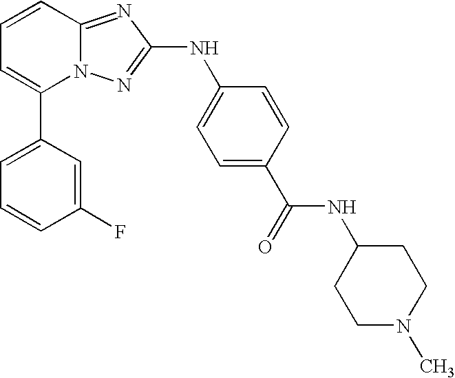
C1(C2=CC=CC3=NC(NC4=CC=C(C(NC5CCN(C)CC5)=O)C=C4)=NN23)=CC=CC(F)=C1
